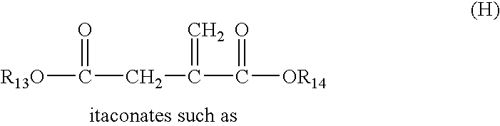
[R13O]C(=O)CC(=C)C(=O)[OR14]
